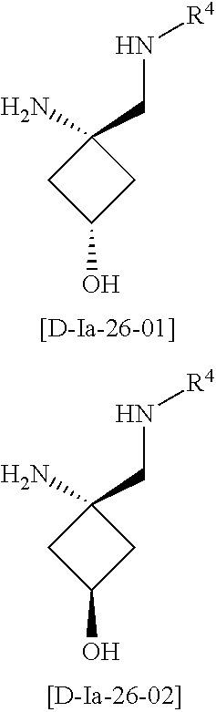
C1(O)CC(CN[R4])(N)C1.C1(O)CC(CN[R4])(N)C1
